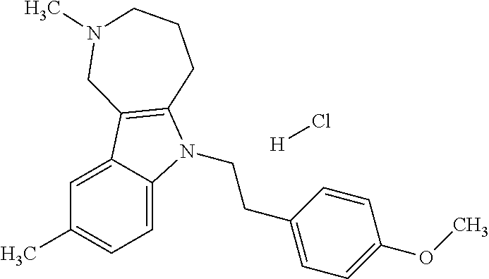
C1=C2C(=CC=C1C)N(CCC1=CC=C(OC)C=C1)C1=C2CN(C)CCC1.[H]Cl
